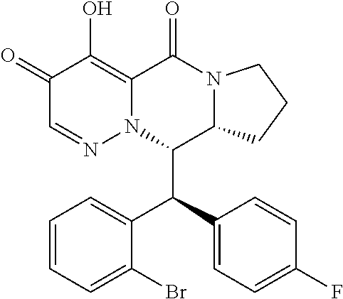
C1=CC=C(Br)C(C(C2=CC=C(F)C=C2)C2C3N(C(=O)C4=C(O)C(=O)C=NN24)CCC3)=C1
